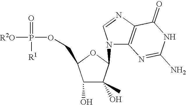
C1(O)C(O)(C)C(N2C3=C(N=C2)C(=O)NC(N)=N3)OC1COP(=O)([R2O])[R1]
